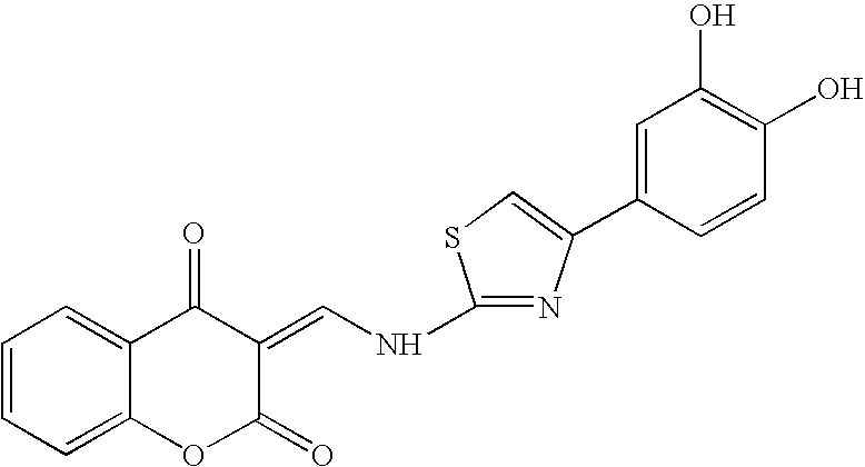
C1=CC=C2C(=C1)C(=O)C(=CNC1=NC(C3=CC(O)=C(O)C=C3)=CS1)C(=O)O2
